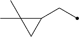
C1(CC)C(C)(C)C1
